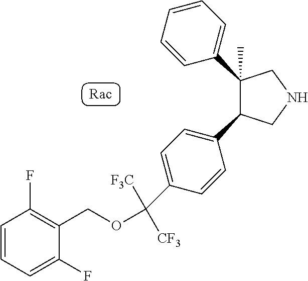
C1=C(C(OCC2=C(F)C=CC=C2F)([F3C])[CF3])C=CC(C2CNCC2(C2=CC=CC=C2)C)=C1
